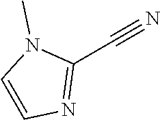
C1(C#N)=NC=CN1C
